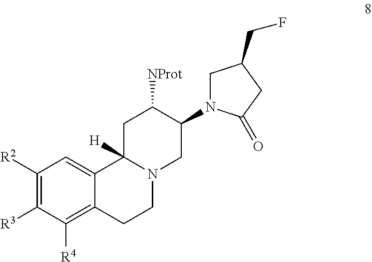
C1N(C2C([NProt])CC3([H])C4=CC([R2])=C([R3])C([R4])=C4CCN3C2)C(=O)CC1CF
